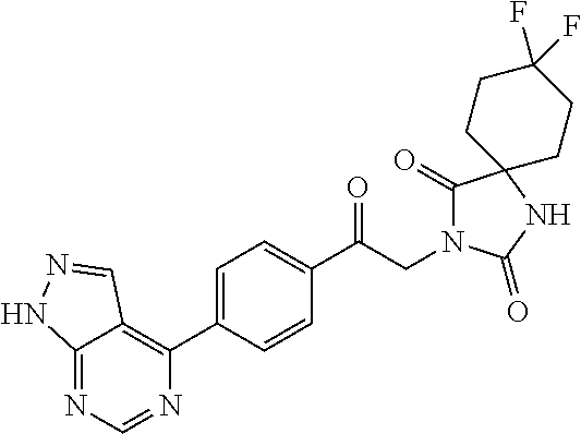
C1(C(CN2C(=O)C3(NC2=O)CCC(F)(F)CC3)=O)=CC=C(C2=C3C(=NC=N2)NN=C3)C=C1
